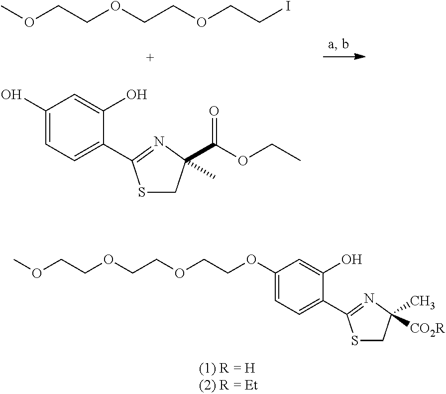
COCCOCCOCCI.C1(O)=CC=C(C2=NC(C(OCC)=O)(C)CS2)C(O)=C1.COCCOCCOCCOC1=CC=C(C2=NC(C)([CO2R])CS2)C(O)=C1
